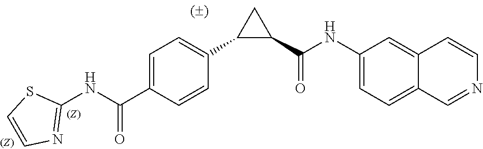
C1=C(C(NC2=NC=CS2)=O)C=CC(C2C(C(NC3=CC=C4C=NC=CC4=C3)=O)C2)=C1
